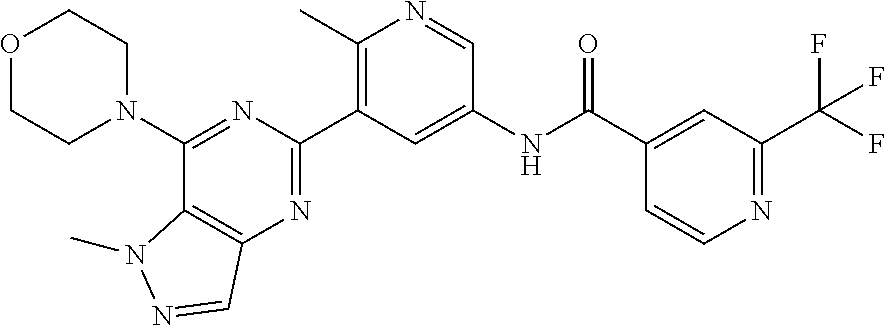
O1CCN(C2=NC(C3=C(C)N=CC(NC(C4=CC(C(F)(F)F)=NC=C4)=O)=C3)=NC3=C2N(C)N=C3)CC1
